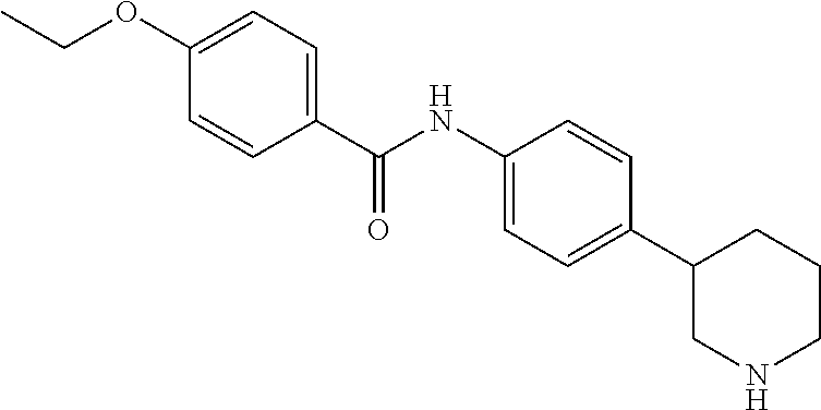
C1(NC(C2=CC=C(OCC)C=C2)=O)=CC=C(C2CNCCC2)C=C1
